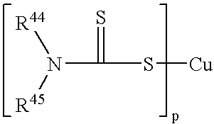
C(N([R44])[R45])(=S)S[Cu]
